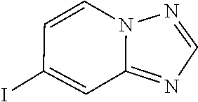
C1=NN2C(=N1)C=C(I)C=C2
